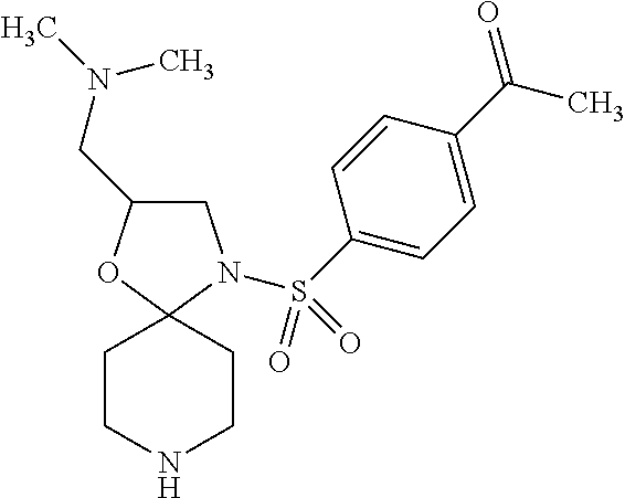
C1C(CN(C)C)OC2(N1S(C1=CC=C(C(C)=O)C=C1)(=O)=O)CCNCC2
